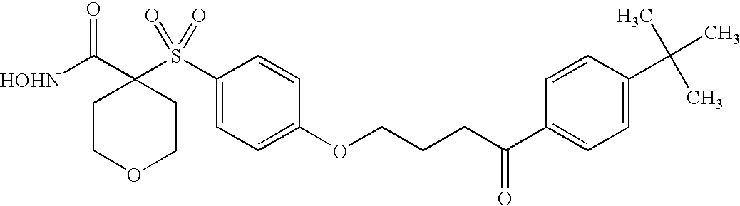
[HOHN]C(C1(S(C2=CC=C(OCCCC(C3=CC=C(C(C)(C)C)C=C3)=O)C=C2)(=O)=O)CCOCC1)=O
